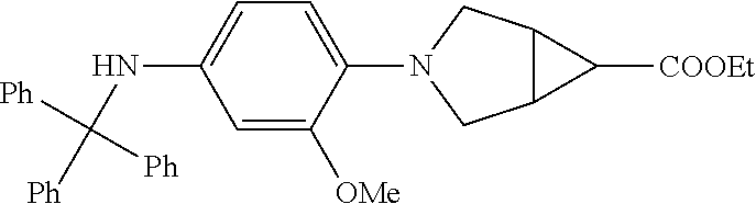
C1=C([OMe])C(N2CC3C(C2)C3[COOEt])=CC=C1NC([Ph])([Ph])[Ph]
